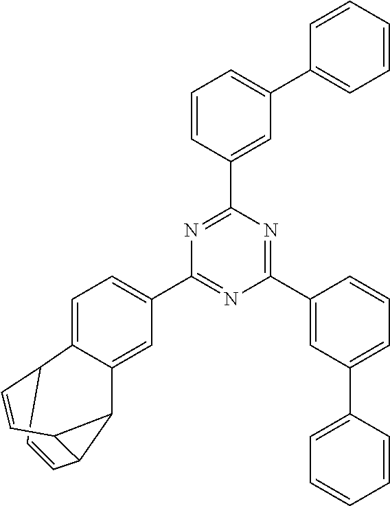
C1=CC2C3C4=CC(C5=NC(C6=CC(C7=CC=CC=C7)=CC=C6)=NC(C6=CC(C7=CC=CC=C7)=CC=C6)=N5)=CC=C4C1C=CC32
